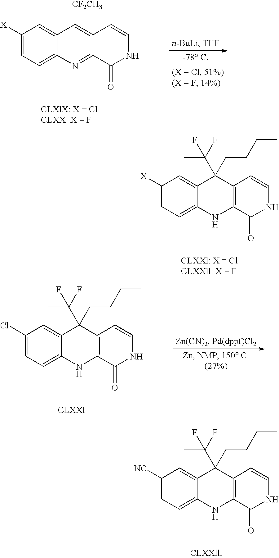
C1=C2C(=CC([X])=C1)C([CF2CH3])=C1C(=N2)C(=O)NC=C1.C1=C2C(=CC([X])=C1)C(C(C)(F)F)(CCCC)C1=C(N2)C(=O)NC=C1.C1=C2C(=CC(Cl)=C1)C(C(C)(F)F)(CCCC)C1=C(N2)C(=O)NC=C1.C1=C2C(=CC([NC])=C1)C(C(C)(F)F)(CCCC)C1=C(N2)C(=O)NC=C1
